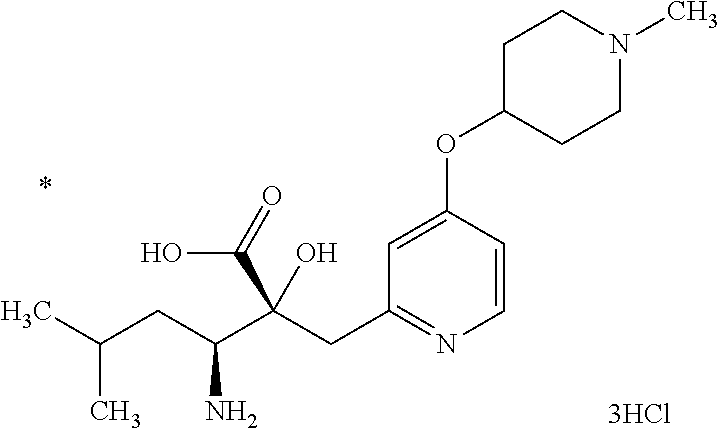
C1=CC(OC2CCN(C)CC2)=CC(CC(C(CC(C)C)N)(C(=O)O)O)=N1
